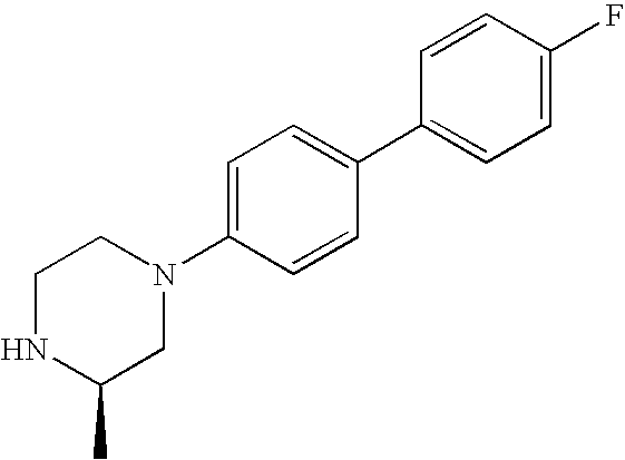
C1NC(C)CN(C2=CC=C(C3=CC=C(F)C=C3)C=C2)C1
